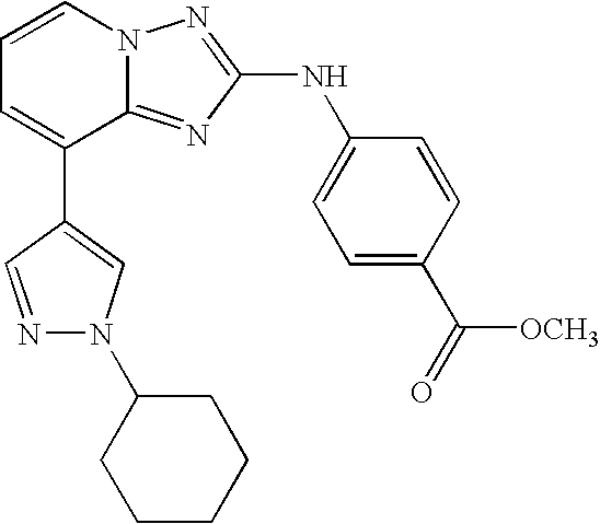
C1=CN2C(=NC(NC3=CC=C(C(=O)[OCH3])C=C3)=N2)C(C2=CN(C3CCCCC3)N=C2)=C1
